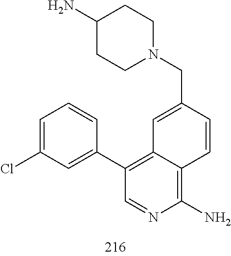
N1(CC2=CC3=C(C4=CC(Cl)=CC=C4)C=NC(N)=C3C=C2)CCC(N)CC1
